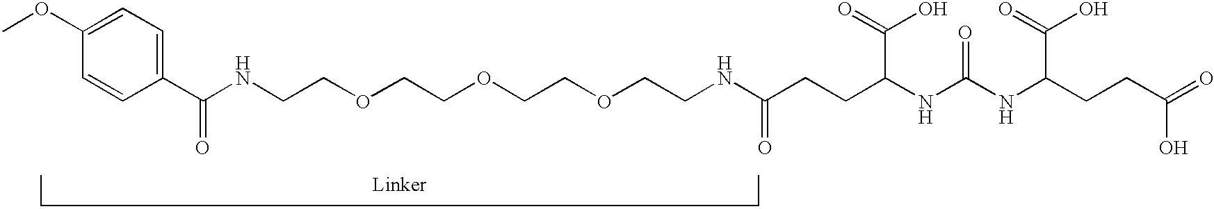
C1(OC)=CC=C(C(NCCOCCOCCOCCNC(CCC(NC(NC(CCC(=O)O)C(O)=O)=O)C(O)=O)=O)=O)C=C1
